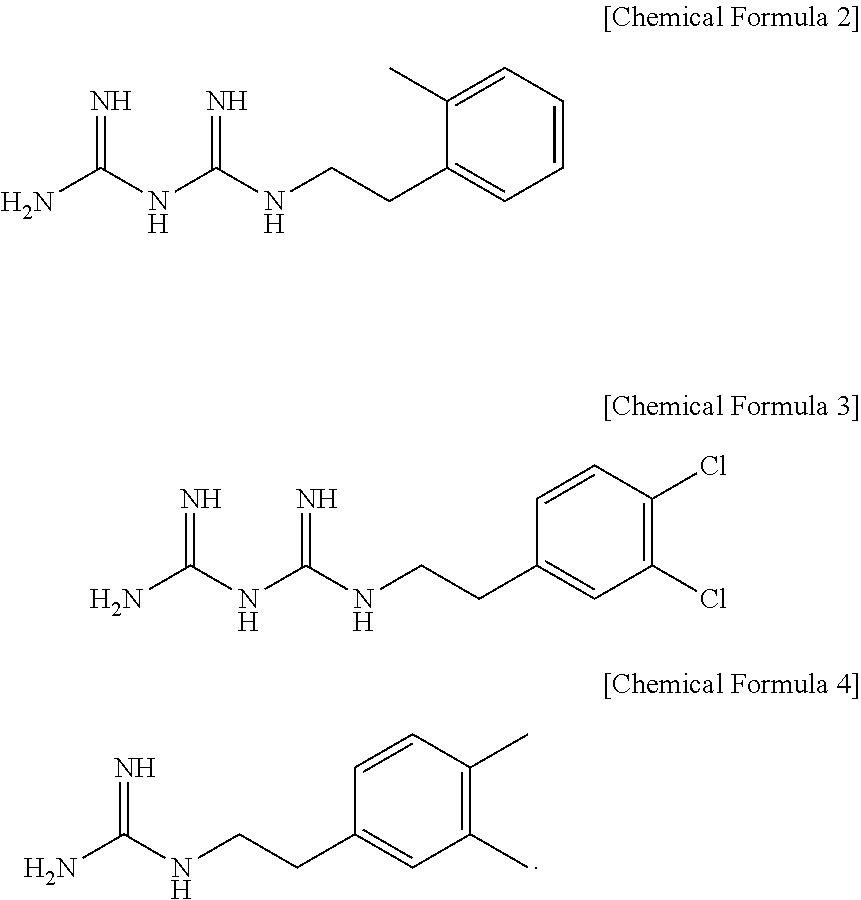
NC(NCCC1=CC(C)=C(C)C=C1)=N.NC(NC(NCCC1=CC=CC=C1C)=N)=N.NC(NC(NCCC1=CC(Cl)=C(Cl)C=C1)=N)=N
